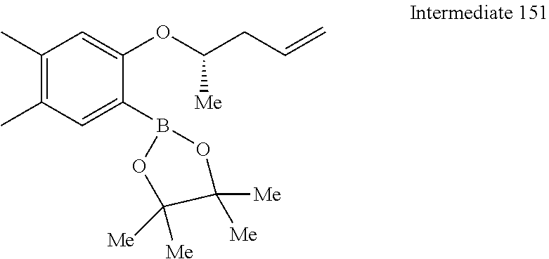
C1(C)=C(C)C=C(B2OC([Me])([Me])C([Me])([Me])O2)C(OC(CC=C)[Me])=C1
